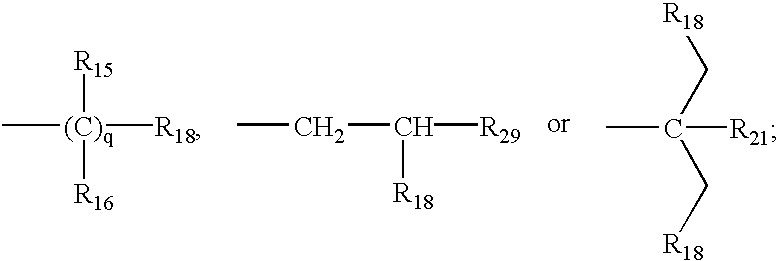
CC(C[R18])(C[R18])[R21].C(C([R18])[R29])C.C[(C)q]([R15])([R16])[R18]
